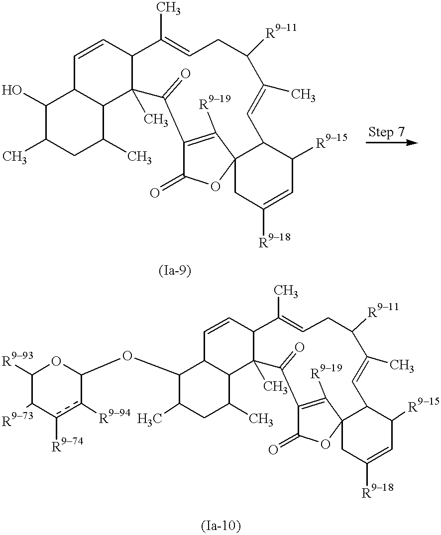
C1C(C)C2C(C=CC3C2(C)C(=O)C2=C([R919])C4(C(C=C(C)C([R911])CC=C3C)C([R915])C=C([R918])C4)OC2=O)C(O)C1C.C1C(C)C2C(C=CC3C2(C)C(=O)C2=C([R919])C4(C(C=C(C)C([R911])CC=C3C)C([R915])C=C([R918])C4)OC2=O)C(OC2c([R994])c([R974])C([R973])C([R993])O2)C1C
